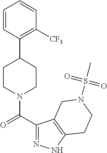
C1=CC(C2CCN(C(C3=NNC4=C3CN(S(=O)(=O)C)CC4)=O)CC2)=C([CF3])C=C1
